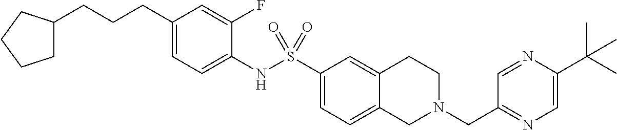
C1(CCCC2CCCC2)=CC=C(NS(C2=CC=C3C(=C2)CCN(CC2=NC=C(C(C)(C)C)N=C2)C3)(=O)=O)C(F)=C1
